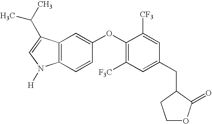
C12=C(C(C(C)C)=CN1[H])C=C(OC1=C([F3C])C=C(CC3C(=O)OCC3)C=C1[CF3])C=C2
